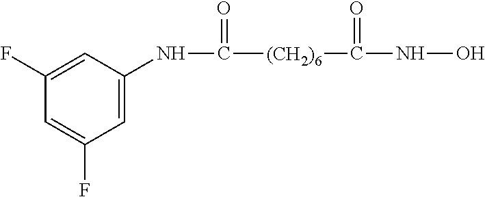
C1(F)=CC(NC(=O)[(CH2)6]C(NO)=O)=CC(F)=C1
